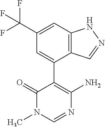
C12=C(C=C(C(F)(F)F)C=C1C1=C(N)N=CN(C)C1=O)NN=C2
